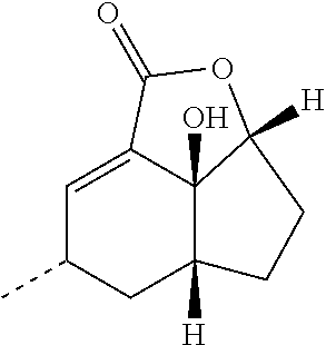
C1=C2C3(O)C([H])(CC1C)CCC3([H])OC2=O
